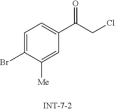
C1=C(Br)C([Me])=CC(C(CCl)=O)=C1
